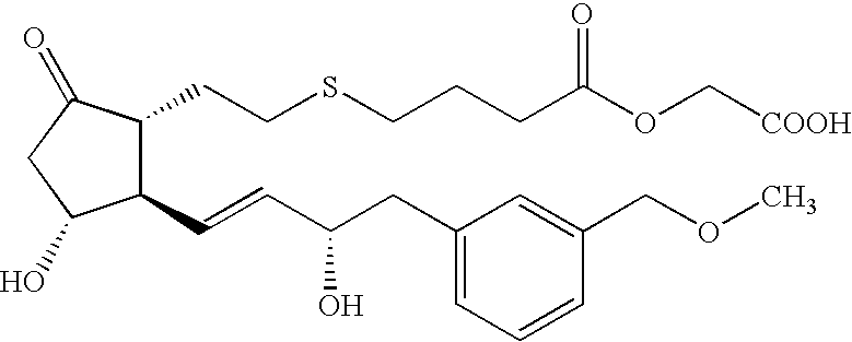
C1(C=CC(CC2=CC=CC(COC)=C2)O)C(CCSCCCC(OC[COOH])=O)C(=O)CC1O
